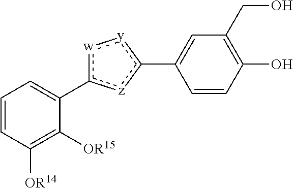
C1=CC([OR14])=C([OR15])C(c2[w]:[y]c(C3=CC(CO)=C(O)C=C3)[z]2)=C1
